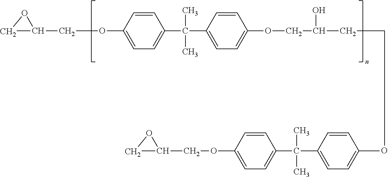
C1C(COC2=CC=C(C(C)(C)C3=CC=C(OCC(O)CCO)C=C3)C=C2)O1.C1C(COC2=CC=C(C(C)(C)C3=CC=C(C)C=C3)C=C2)O1
